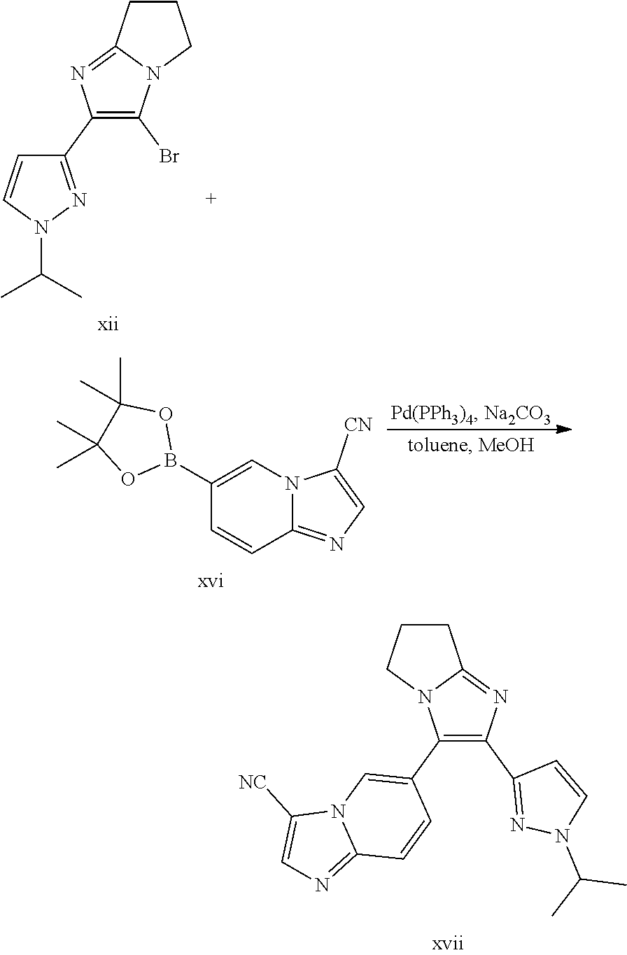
C1(C2=C(Br)N3C(=N2)CCC3)=NN(C(C)C)C=C1.C1(B2OC(C)(C)C(C)(C)O2)=CN2C(=NC=C2[CN])C=C1.C1(C2=CN3C(=NC=C3[NC])C=C2)=C(C2=NN(C(C)C)C=C2)N=C2N1CCC2
